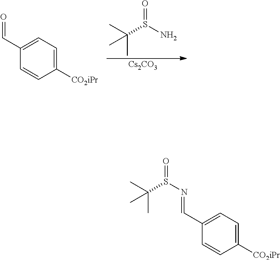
O=CC1=CC=C([CO2iPr])C=C1.C(S(N)=O)(C)(C)C.[Cs2CO3].C(S(N=CC1=CC=C([CO2iPr])C=C1)=O)(C)(C)C
